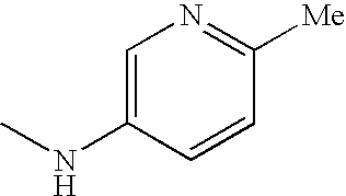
C1=C(NC)C=CC([Me])=N1
